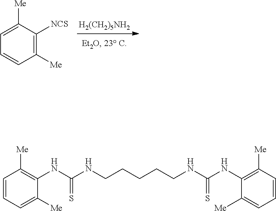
C1(NC(NCCCCCNC(NC2=C([Me])C=CC=C2[Me])=S)=S)=C([Me])C=CC=C1[Me].[H2(CH2)5NH2].C1([NCS])=C([Me])C=CC=C1[Me]
